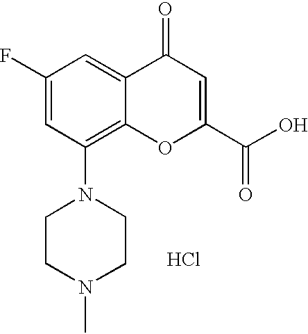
Cl.C1(N2CCN(C)CC2)=C2C(=CC(F)=C1)C(=O)C=C(C(O)=O)O2
